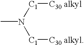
[C1](N([C1][C30 alkyl])C)[C30 alkyl]
